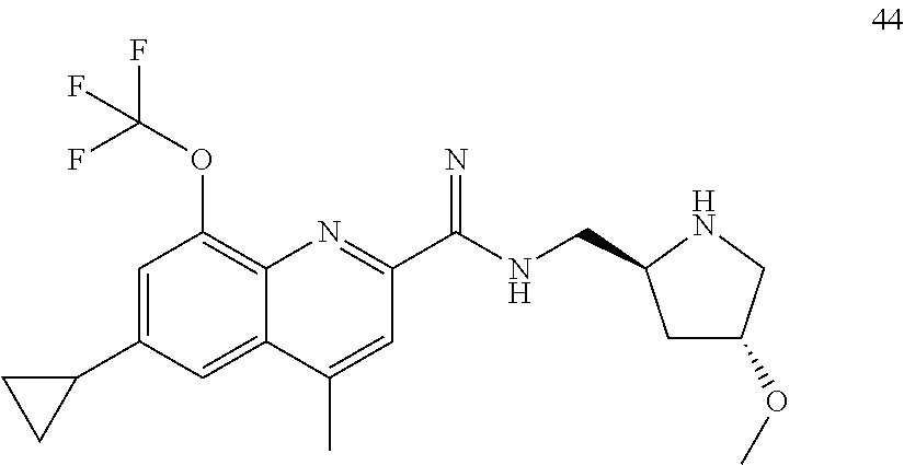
C1=C(C2CC2)C=C2C(=C1OC(F)(F)F)N=C(C(=N)NCC1CC(OC)CN1)C=C2C
